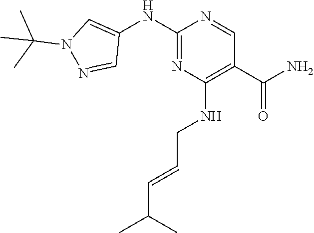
C1(C(N)=O)=C(NCC=CC(C)C)N=C(NC2=CN(C(C)(C)C)N=C2)N=C1
